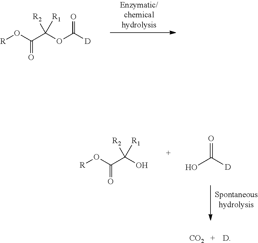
[R]OC(C(OC([D])=O)([R2])[R1])=O.OC([D])=O.[R]OC(C(O)([R2])[R1])=O.[D].[CO2]
